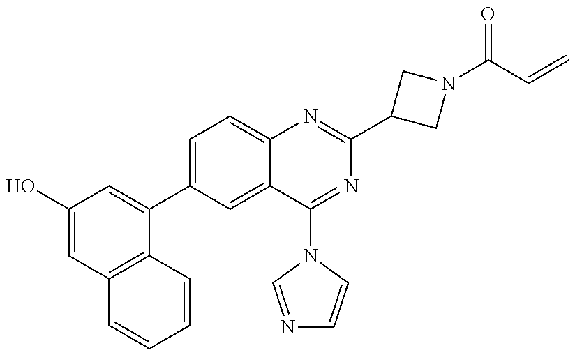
C1(O)=CC2=C(C(C3=CC=C4C(=C3)C(N3C=CN=C3)=NC(C3CN(C(C=C)=O)C3)=N4)=C1)C=CC=C2
